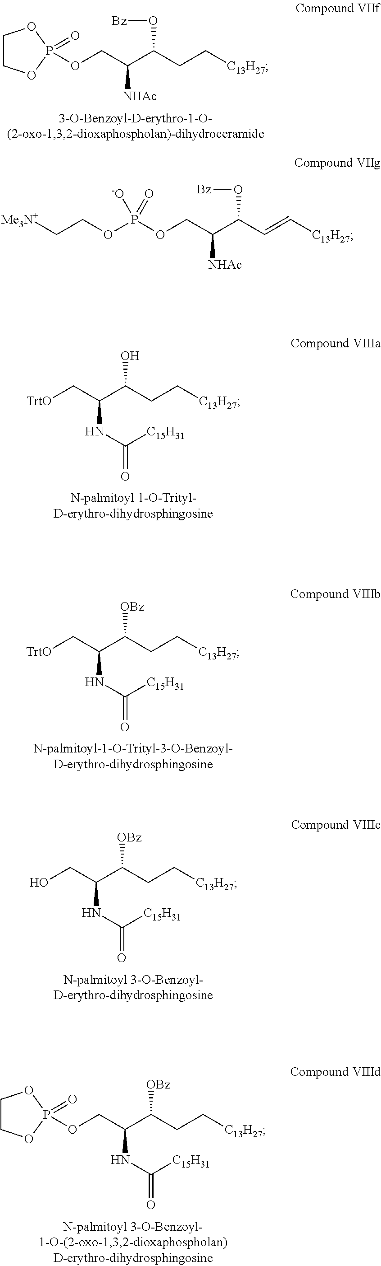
C1COP(=O)(OCC(C(CC[C13H27])O[Bz])[NHAc])O1.[TrtO]CC(C(CC[C13H27])O)NC([C15H31])=O.[TrtO]CC(C(CC[C13H27])[OBz])NC([C15H31])=O.OCC(C(CC[C13H27])[OBz])NC([C15H31])=O.C1COP(=O)(OCC(C(CC[C13H27])[OBz])NC([C15H31])=O)O1.C(C(C=C[C13H27])O[Bz])([NHAc])COP(OCC[Me3N+])([-O])=O
